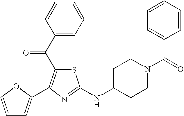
C1=COC(C2=C(C(C3=CC=CC=C3)=O)SC(NC3CCN(C(=O)C4=CC=CC=C4)CC3)=N2)=C1
